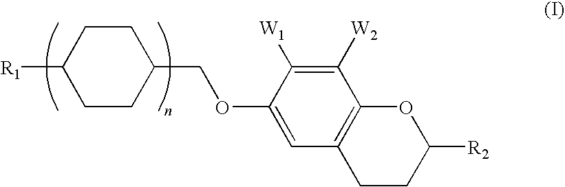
C1CC(COC2=CC3=C(C([W2])=C2[W1])OC([R2])CC3)CCC1[R1]
